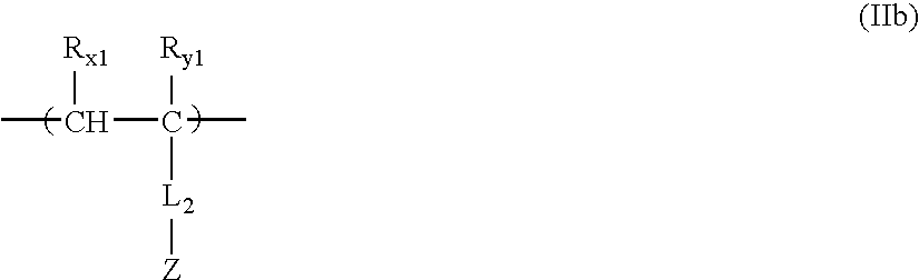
CC([Rx1])C([Ry1])([L2][Z])C
